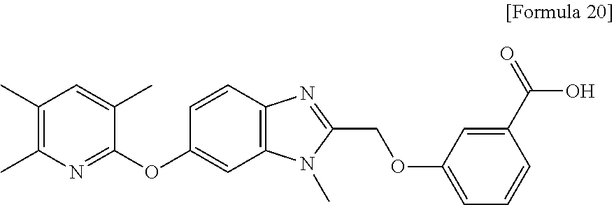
C1(C)=C(C)N=C(OC2=CC3=C(C=C2)N=C(COC2=CC=CC(C(O)=O)=C2)N3C)C(C)=C1
